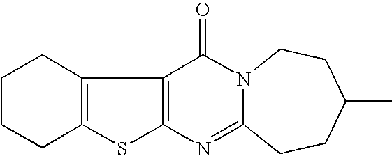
C12=C(SC3=C1C(=O)N1C(=N3)CCC(C)CC1)CCCC2
